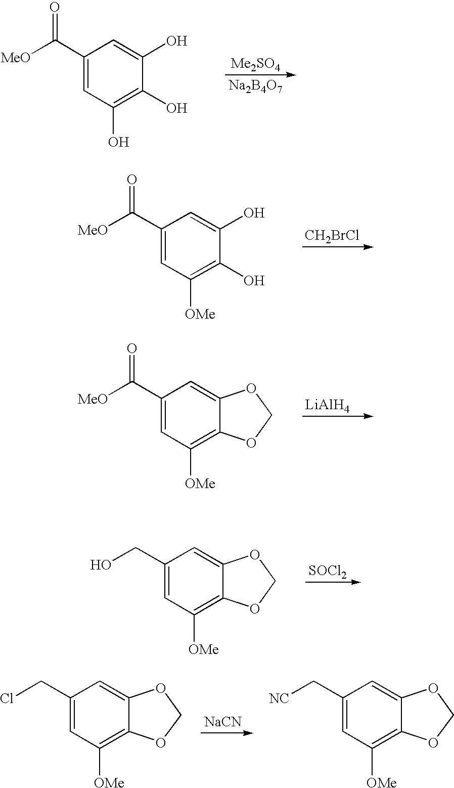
[CH2BrCl].[MeO]C(C1=CC([OMe])=C(O)C(O)=C1)=O.[LiAlH4].[MeO]C(C1=CC([OMe])=C2C(=C1)OCO2)=O.[SOCl2].OCC1=CC([OMe])=C2C(=C1)OCO2.[Me2SO4].[MeO]C(C1=CC(O)=C(O)C(O)=C1)=O.[Na2B4O7].ClCC1=CC([OMe])=C2C(=C1)OCO2.[NaCN].[NC]CC1=CC([OMe])=C2C(=C1)OCO2
